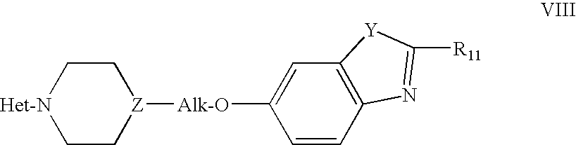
[Het-N]1CC[Z]([Alk-O]C2=CC3=C(C=C2)N=C([R11])[Y]3)CC1
